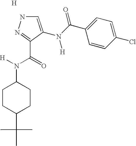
N1C=C(N(C(C2=CC=C(Cl)C=C2)=O)[H])C(C(N([H])C2CCC(C(C)(C)C)CC2)=O)=N1.[H]
